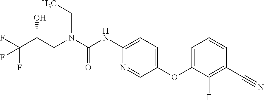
C1(NC(N(CC(C(F)(F)F)O)CC)=O)=CC=C(OC2=CC=CC(C#N)=C2F)C=N1
